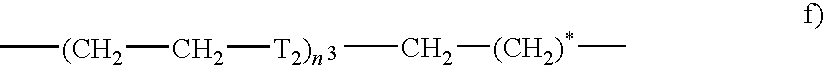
[T2)n]C[(CH2]C.CC[(CH2)*]C
